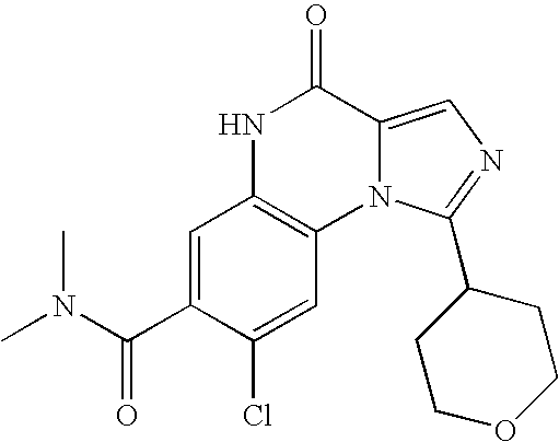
N1C2=C(N3C(=CN=C3C3CCOCC3)C1=O)C=C(Cl)C(C(N(C)C)=O)=C2
